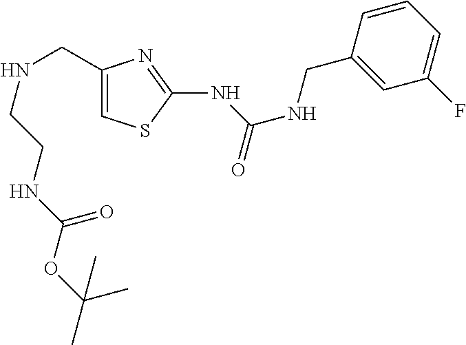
C1=CC(CNC(=O)NC2=NC(CNCCNC(OC(C)(C)C)=O)=CS2)=CC(F)=C1
